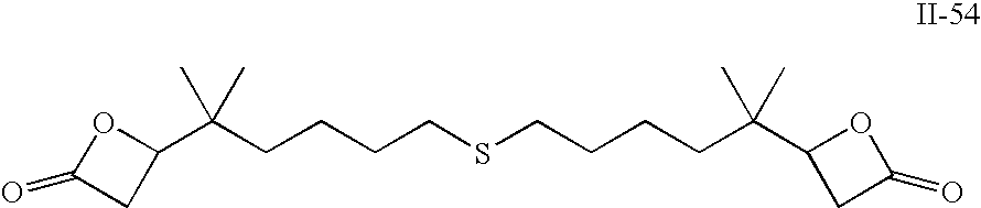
C1C(C(CCCCSCCCCC(C2CC(=O)O2)(C)C)(C)C)OC1=O
